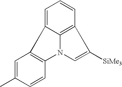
C1=C2C3=C(C=C1)C([SiMe3])=CN3C1=C2C=C(C)C=C1
